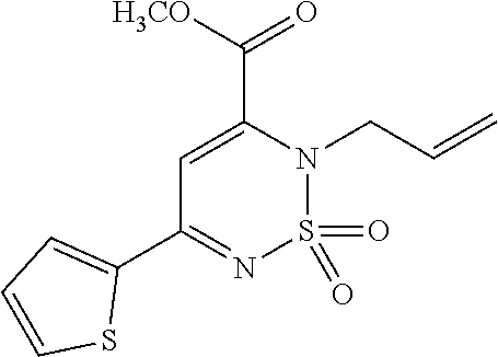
C1=C(C([H3CO])=O)N(CC=C)S(=O)(=O)N=C1C1=CC=CS1
